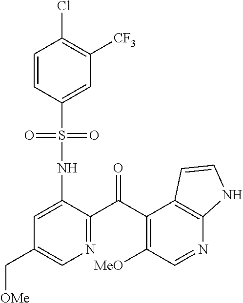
C1=CC(S(NC2=CC(C[OMe])=CN=C2C(=O)C2=C([MeO])C=NC3=C2C=CN3)(=O)=O)=CC([CF3])=C1Cl
